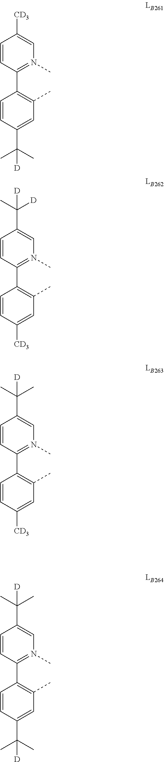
C1=CC([CD3])=CC(C)=C1C1=N(C)C=C(C(C)([D])[D])C=C1.C1=CC(C(C)(C)[D])=CC(C)=C1C1=N(C)C=C([CD3])C=C1.C1=CC([CD3])=CC(C)=C1C1=N(C)C=C(C(C)(C)[D])C=C1.C1=CC(C(C)(C)[D])=CC(C)=C1C1=N(C)C=C(C(C)(C)[D])C=C1
